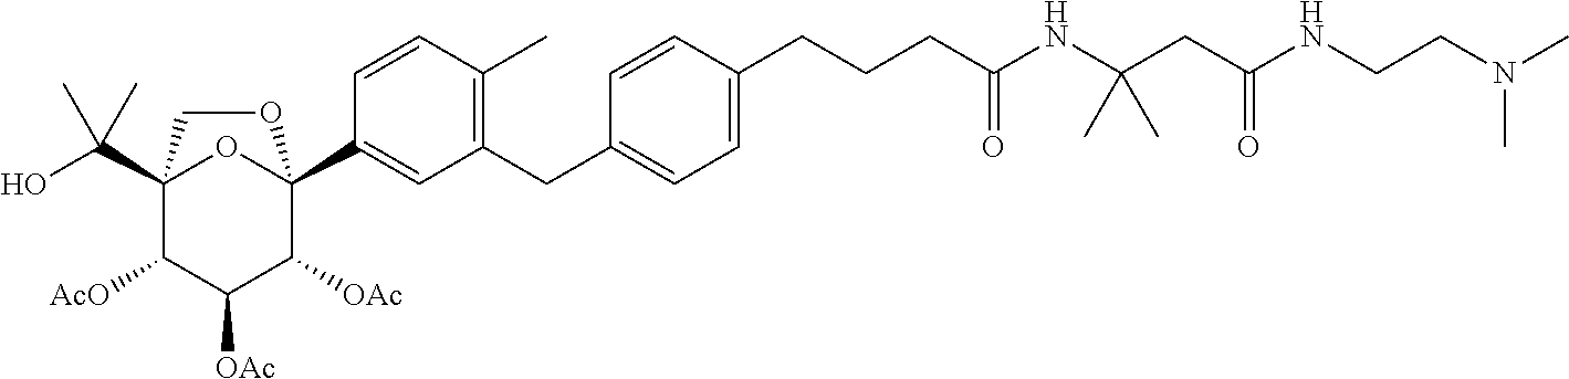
C(CNC(CC(NC(CCCC1=CC=C(CC2=C(C)C=CC(C34C([OAc])C([OAc])C([AcO])C(C(O)(C)C)(O3)CO4)=C2)C=C1)=O)(C)C)=O)N(C)C
